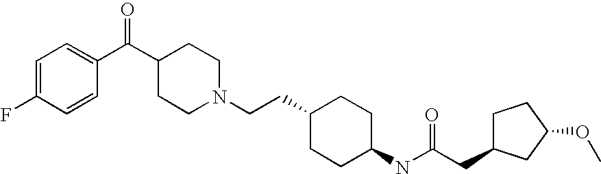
C1=C(F)C=CC(C(C2CCN(CCC3CCC(NC(CC4CCC(OC)C4)=O)CC3)CC2)=O)=C1
